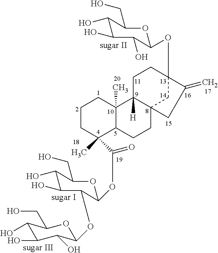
C1CC(C)(C(=O)OC2OC(CO)C(O)C(O)C2OC2OC(CO)C(O)C(O)C2O)C2C(C)(C1)C1([H])C3(CC2)CC(OC2OC(CO)C(O)C(O)C2O)(CC1)C(=C)C3
